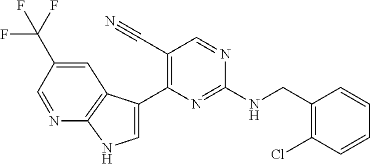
N(C1=NC(C2=CNC3=C2C=C(C(F)(F)F)C=N3)=C(C#N)C=N1)CC1=C(Cl)C=CC=C1
